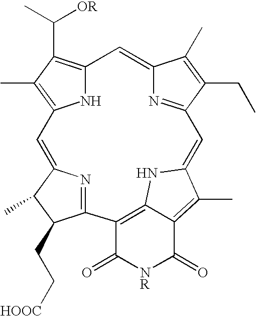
N1C2=C(C)C(C(C)[OR])=C1C=C1N=C(C=C3C(C)=C4C(=O)[NR]C(=O)C(=C4N3)C3=NC(=C2)C(C)C3CC[HOOC])C(CC)=C1C
